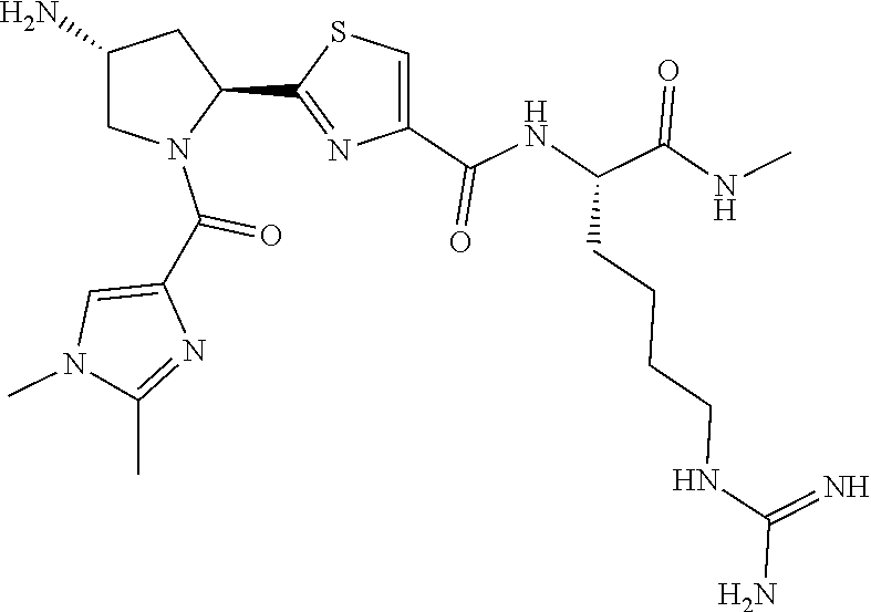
C1(C2=NC(C(NC(C(=O)NC)CCCCNC(N)=N)=O)=CS2)CC(N)CN1C(C1=CN(C)C(C)=N1)=O
